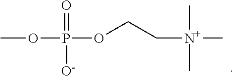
COP(=O)([O-])OCC[N+](C)(C)C
